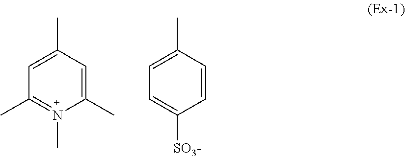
C1=C(C)C=C(C)N(C)=C1C.C1=C(C)C=CC([SO3-])=C1
